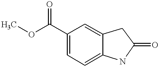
COC(C1=CC=C2C(=C1)CC(=O)N2)=O
